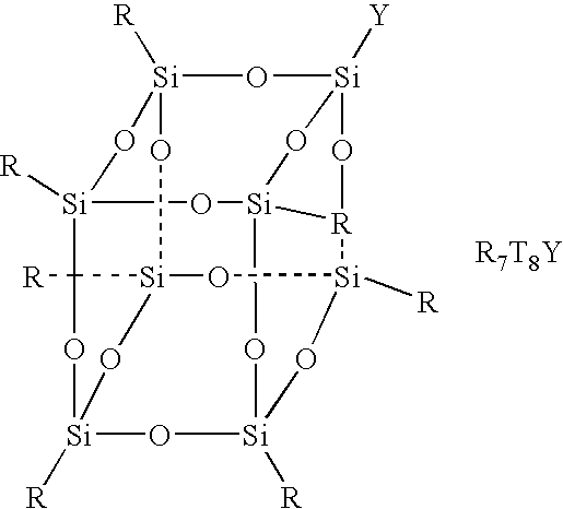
C12([R])[Si]34O[Si]5([R])[R]6O[Si]7([Y])O[Si]([R])(O3)O[Si]1([R])O[Si]6(O[Si]([R])(O[Si]([R])(O2)O4)O5)O7
